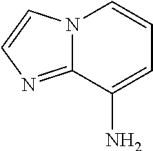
C1(N)=CC=CN2C1=NC=C2
